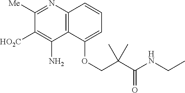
C12=C(N=C([Me])C([HO2C])=C1N)C=CC=C2OCC(C(NCC)=O)(C)C
